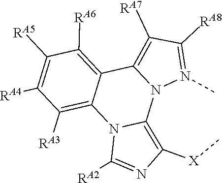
C1([RA6])=C2C3=C([RA7])C([RA8])=N(C)N3C3=C([X]C)N=C([RA2])N3C2=C([RA3])C([RA4])=C1[RA5]
